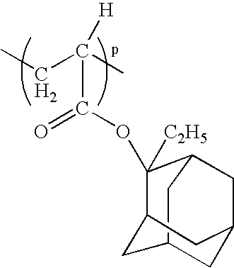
CCC(C)(C(OC1([C2H5])C2CC3CC1CC(C2)C3)=O)[H]
